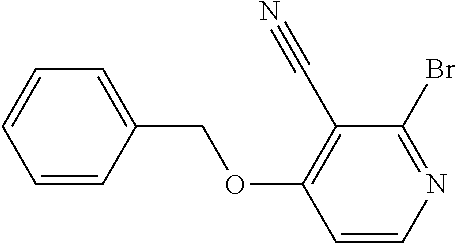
C1(C#N)=C(OCC2=CC=CC=C2)C=CN=C1Br
